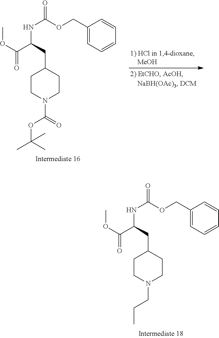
COC(=O)C(CC1CCN(C(=O)OC(C)(C)C)CC1)NC(=O)OCC1=CC=CC=C1.COC(=O)C(CC1CCN(CCC)CC1)NC(=O)OCC1=CC=CC=C1
